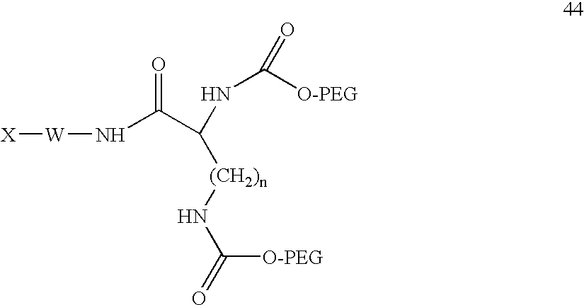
[X][W]NC(C(NC(=O)[O-PEG])[(CH2)n]NC(=O)[O-PEG])=O
